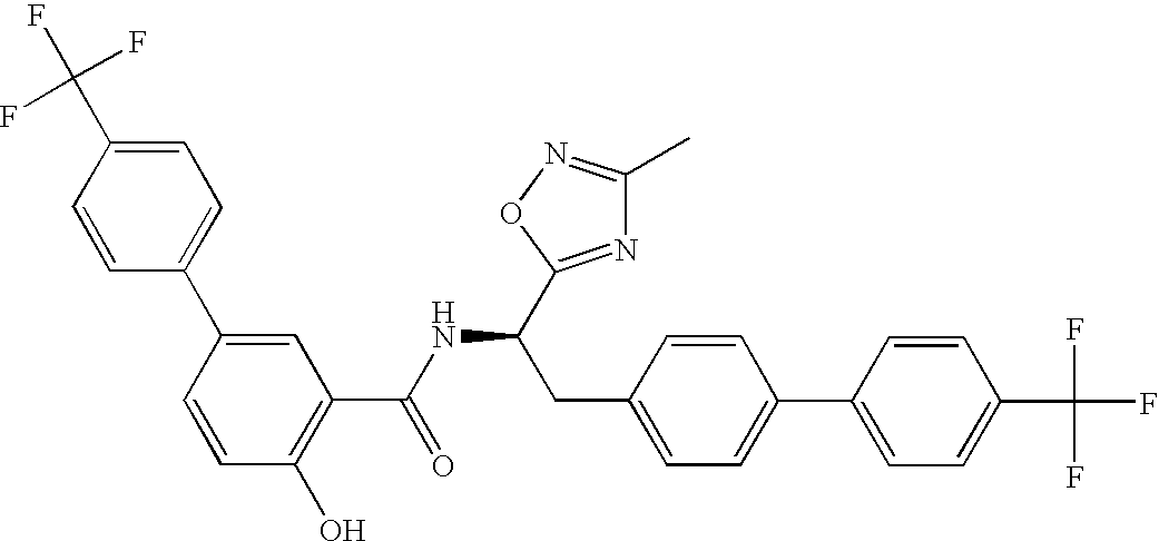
OC1=C(C(NC(CC2=CC=C(C3=CC=C(C(F)(F)F)C=C3)C=C2)C2=NC(C)=NO2)=O)C=C(C2=CC=C(C(F)(F)F)C=C2)C=C1
